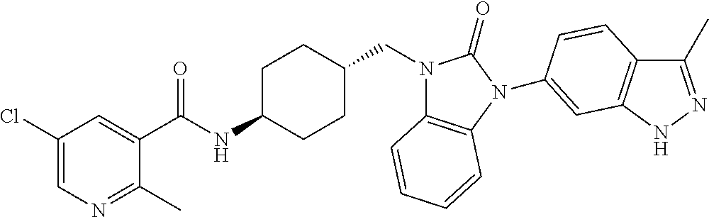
C1(Cl)=CN=C(C)C(C(NC2CCC(CN3C4=C(N(C5=CC6=C(C(C)=NN6)C=C5)C3=O)C=CC=C4)CC2)=O)=C1
